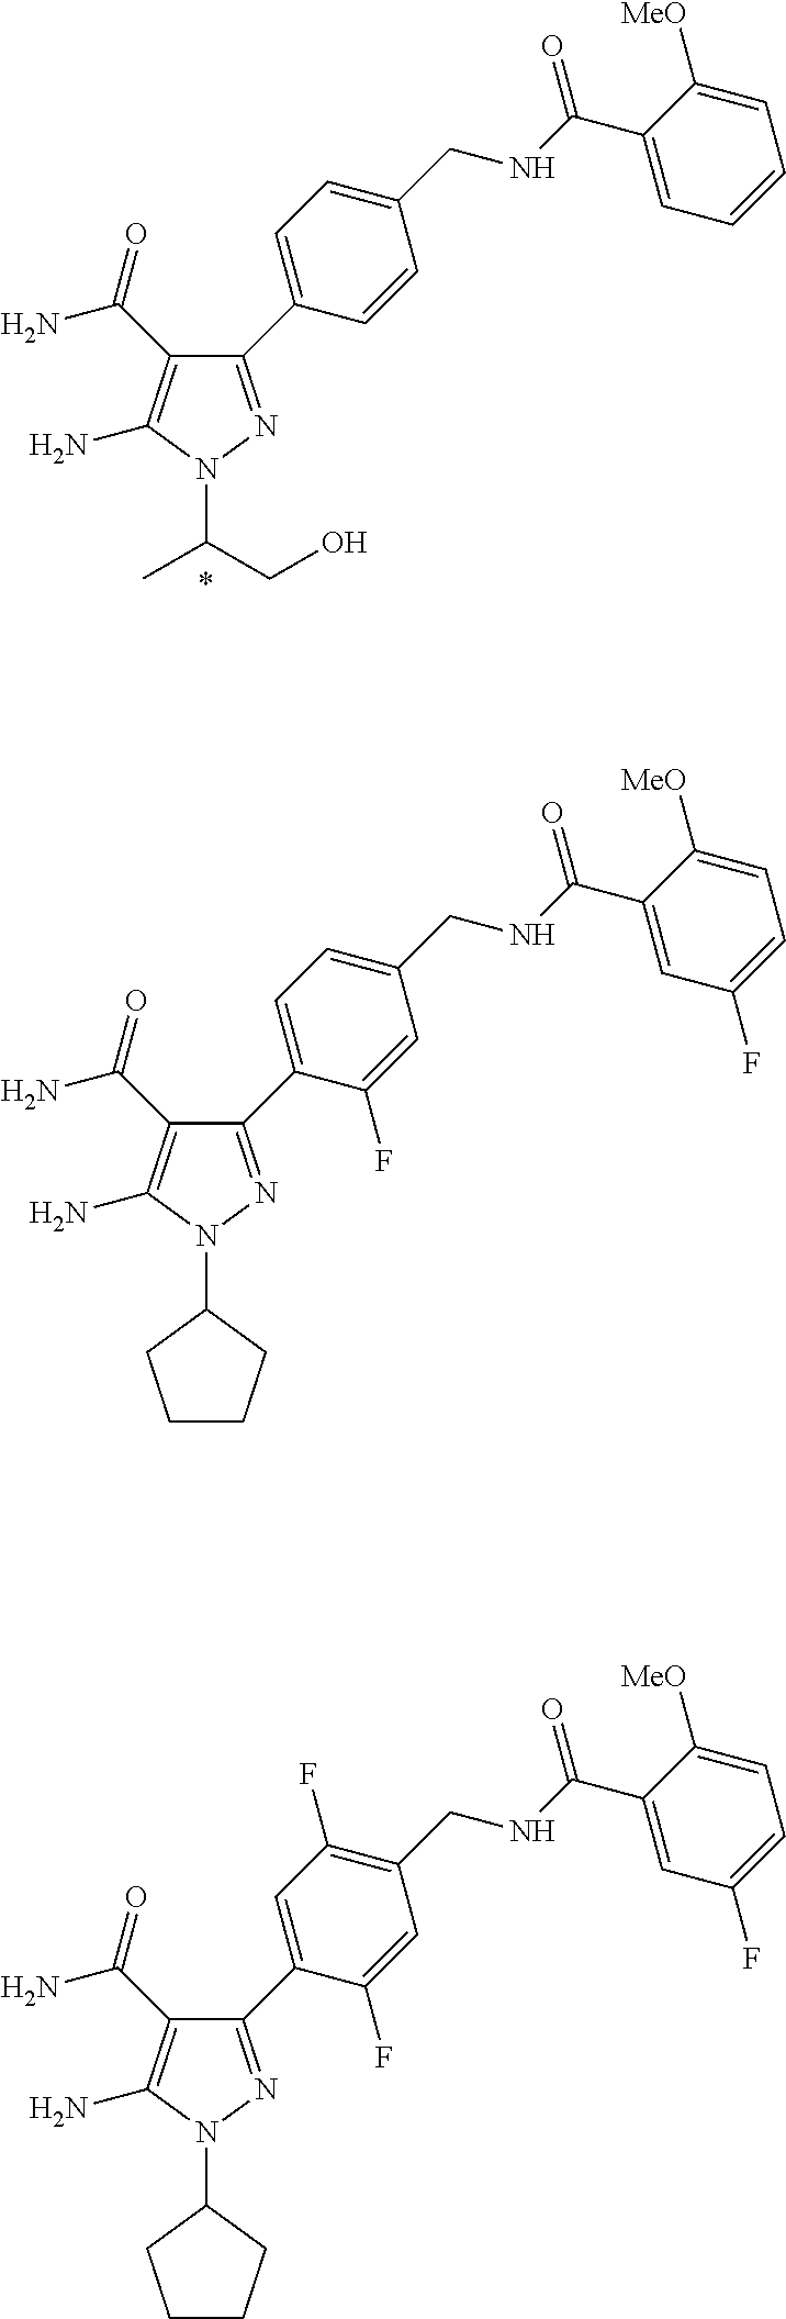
N1(C2CCCC2)N=C(C2=CC=C(CNC(C3=CC(F)=CC=C3[MeO])=O)C=C2F)C(C(N)=O)=C1N.N1(C(C)CO)N=C(C2=CC=C(CNC(C3=CC=CC=C3[MeO])=O)C=C2)C(C(N)=O)=C1N.N1(C2CCCC2)N=C(C2=CC(F)=C(CNC(C3=CC(F)=CC=C3[MeO])=O)C=C2F)C(C(N)=O)=C1N
